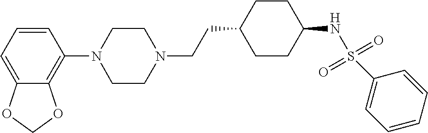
C1=CC=C2C(=C1N1CCN(CCC3CCC(NS(C4=CC=CC=C4)(=O)=O)CC3)CC1)OCO2
